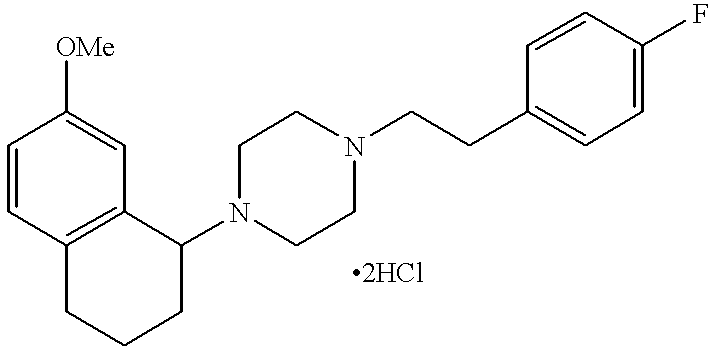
C1=CC2=C(C=C1[OMe])C(N1CCN(CCC3=CC=C(F)C=C3)CC1)CCC2.[2HCl]
